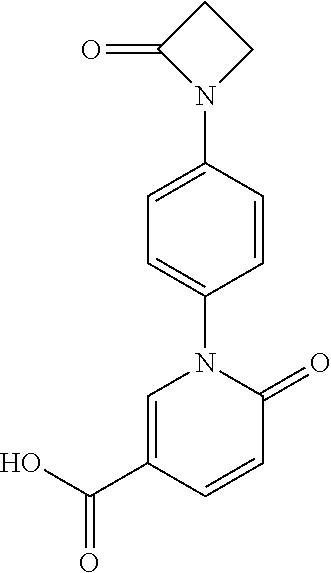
C1=C(C(O)=O)C=CC(=O)N1C1=CC=C(N2CCC2=O)C=C1
